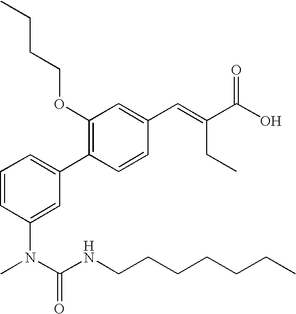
O(C1=C(C2=CC=CC(N(C(NCCCCCCC)=O)C)=C2)C=CC(C=C(C(O)=O)CC)=C1)CCCC
